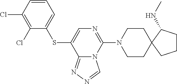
C1(Cl)=C(Cl)C=CC=C1SC1=CN=C(N2CCC3(CC2)C(NC)CCC3)N2C1=NN=C2
